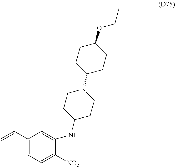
C1(C=C)=CC=C([NO2])C(NC2CCN(C3CCC(OCC)CC3)CC2)=C1
